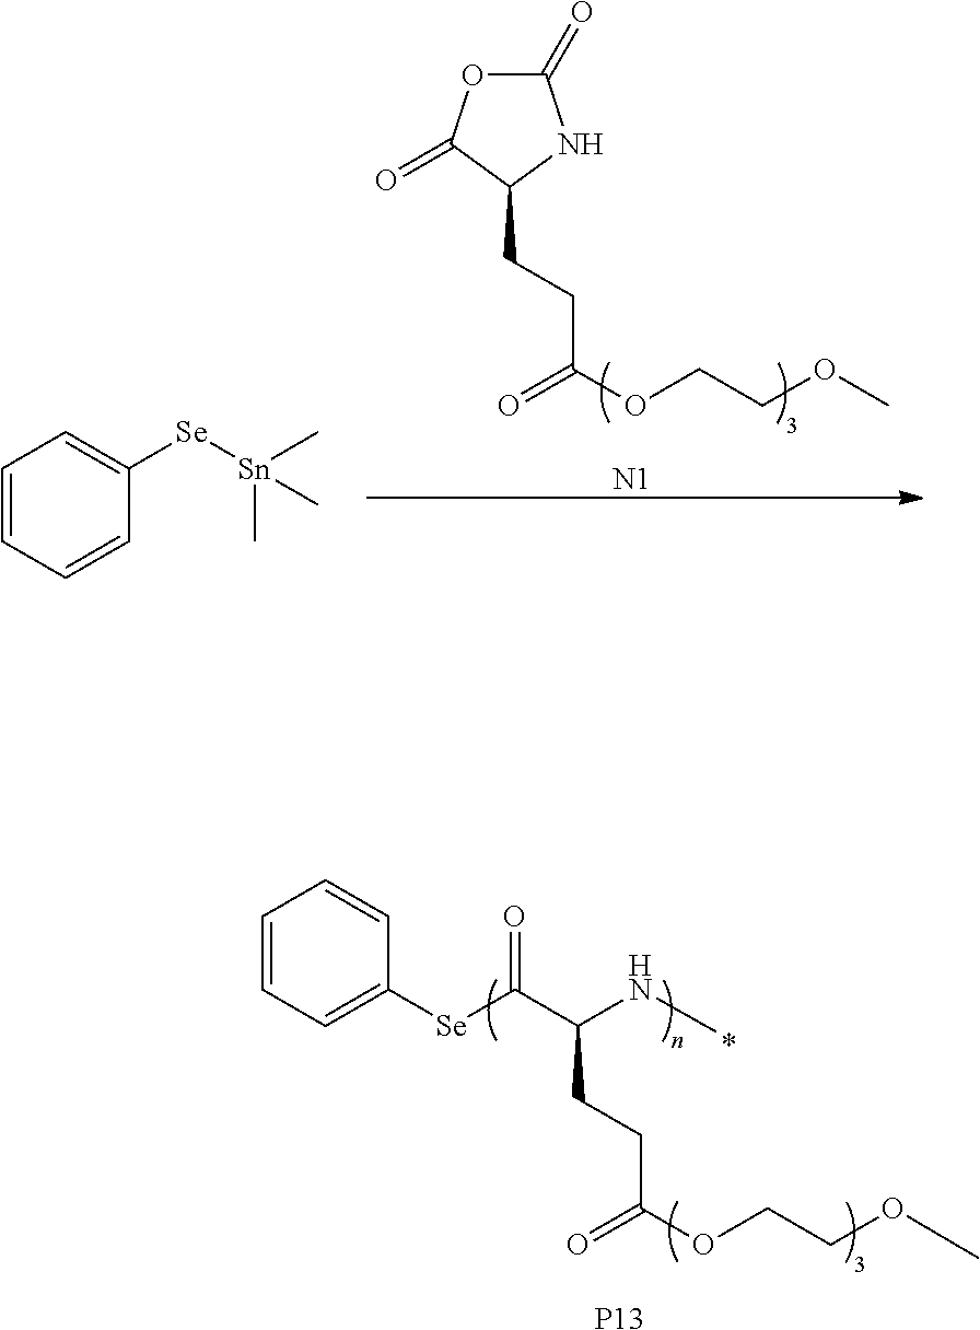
C1(=O)OC(=O)C(CCC(OCCOC)=O)N1.[N1].C1=CC=CC([Se][Sn](C)(C)C)=C1.C1([Se]C(C(NC)CCC(OCCOC)=O)=O)=CC=CC=C1.[P13]
